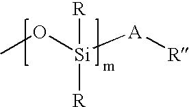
CO[Si]([R])([R])[A][R]
